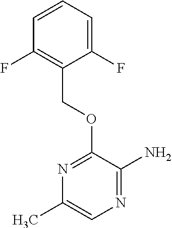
C1(COC2=NC(C)=CN=C2N)=C(F)C=CC=C1F
